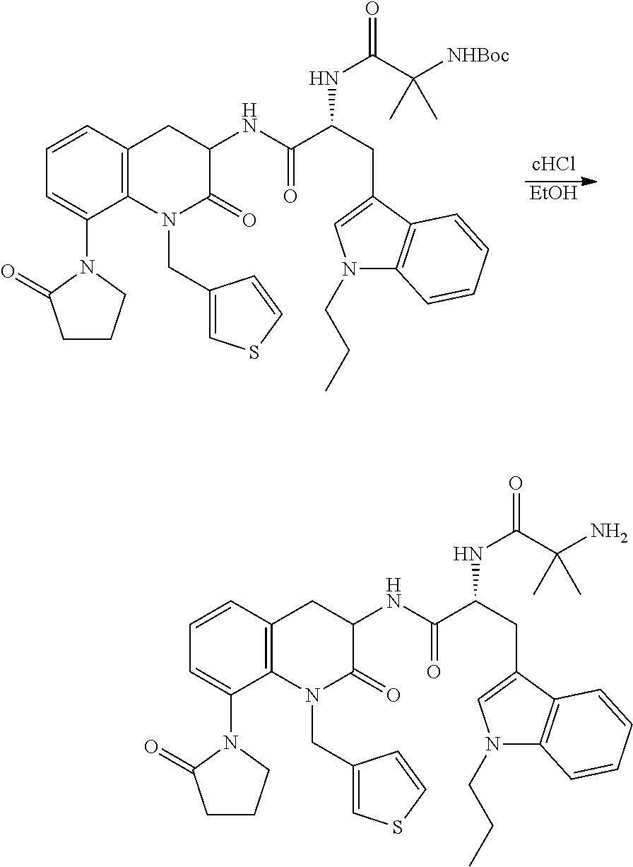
[EtOH].C1=CC2=C(C(N3CCCC3=O)=C1)N(CC1=CSC=C1)C(=O)C(NC(=O)C(CC1=CN(CCC)C3=C1C=CC=C3)NC(C(C)([NHBoc])C)=O)C2.C1=CC2=C(C(N3CCCC3=O)=C1)N(CC1=CSC=C1)C(=O)C(NC(=O)C(CC1=CN(CCC)C3=C1C=CC=C3)NC(C(C)(N)C)=O)C2
